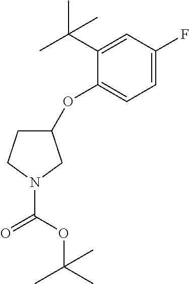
C1(OC2=CC=C(F)C=C2C(C)(C)C)CCN(C(=O)OC(C)(C)C)C1
